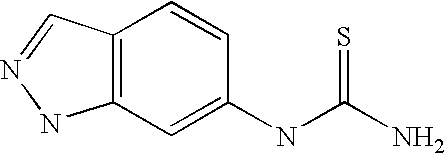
C12=C(C=C(NC(N)=S)C=C1)NN=C2
